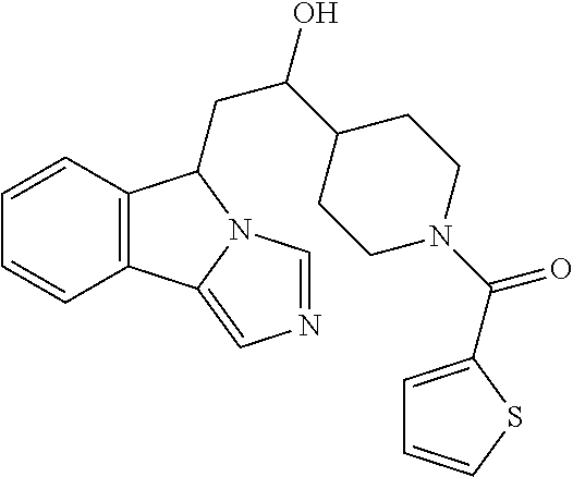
C12=C(C=CC=C1)C(CC(O)C1CCN(C(=O)C3=CC=CS3)CC1)N1C2=CN=C1
